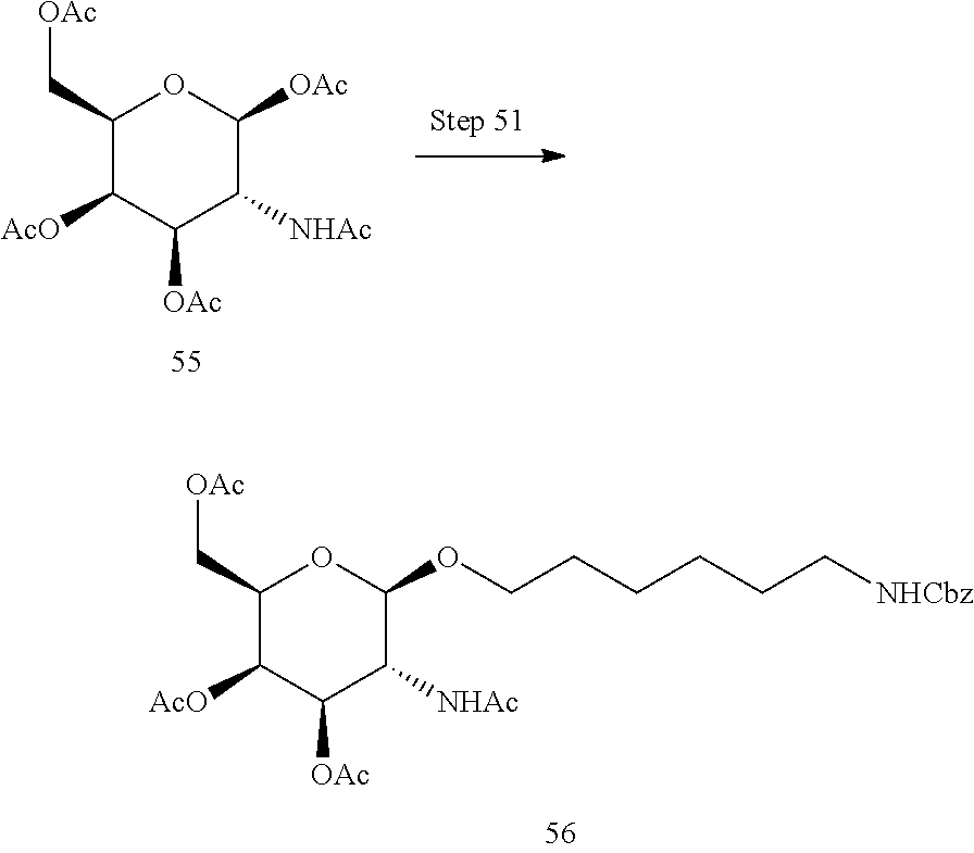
C1(C[OAc])C([AcO])C([OAc])C([NHAc])C(OCCCCCC[NHCbz])O1.C1(C[OAc])C([AcO])C([OAc])C([NHAc])C([OAc])O1
